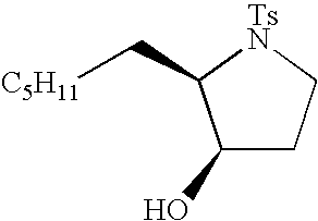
C1(O)CC[TsN]C1C[C5H11]
